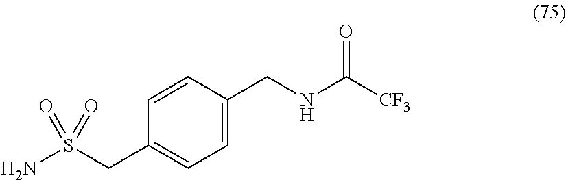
C1=C(CNC(=O)[CF3])C=CC(CS(N)(=O)=O)=C1
